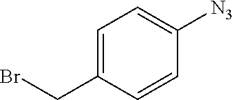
C1=C(CBr)C=CC([N3])=C1
